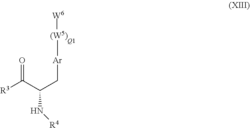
[W6][(W5)].[Q1].C[Ar]CC(C([R3])=O)N[R4]
